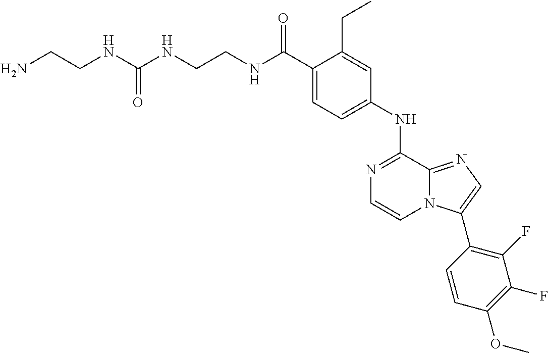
C1(C(NCCNC(NCCN)=O)=O)=CC=C(NC2=NC=CN3C2=NC=C3C2=C(F)C(F)=C(OC)C=C2)C=C1CC
